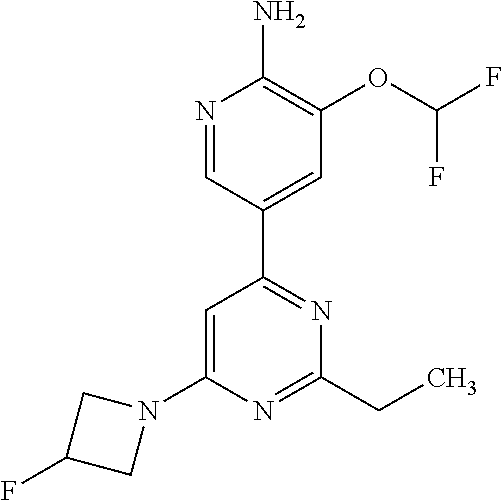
N1=CC(C2=NC(CC)=NC(N3CC(F)C3)=C2)=CC(OC(F)F)=C1N
